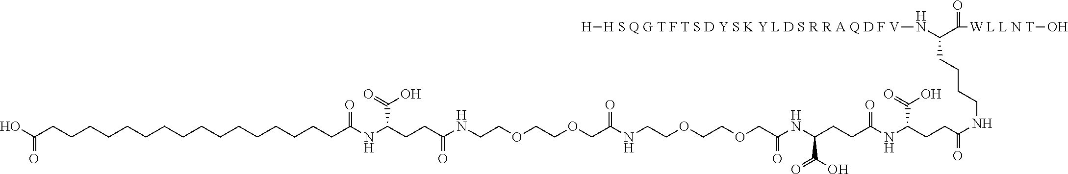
OC(CCCCCCCCCCCCCCCCC(NC(CCC(NCCOCCOCC(NCCOCCOCC(=O)NC(C(O)=O)CCC(=O)NC(CCC(=O)NCCCCC(C([W L L N T]O)=O)N[H S Q G T F T S D Y S K Y L D S R R A Q D F V][H])C(O)=O)=O)=O)C(O)=O)=O)=O
